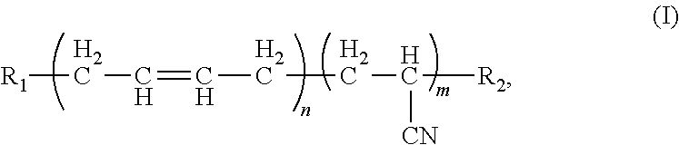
[R1]CC=CCCC([R2])[CN]
